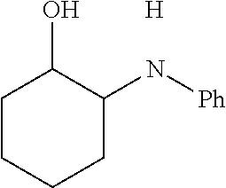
[H].C1(O)C(N[Ph])CCCC1
